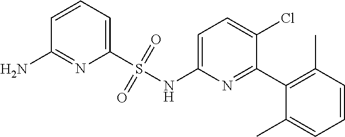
C1=C(NS(C2=CC=CC(N)=N2)(=O)=O)N=C(C2=C(C)C=CC=C2C)C(Cl)=C1
